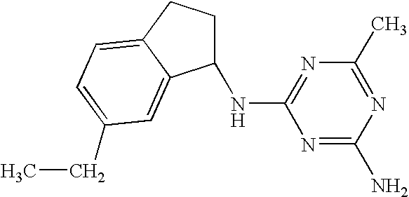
N1=C(N)N=C(C)N=C1NC1CCC2=CC=C(CC)C=C12
